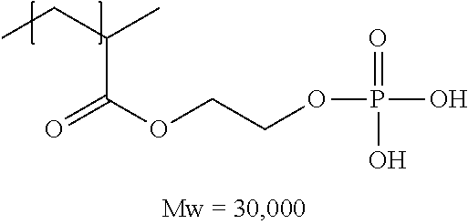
C(C(OCCOP(O)(=O)O)=O)(CC)C
